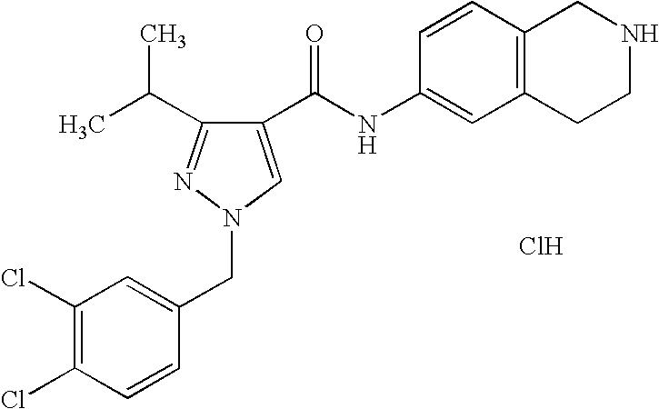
C1(Cl)=C(Cl)C=CC(CN2N=C(C(C)C)C(C(NC3=CC4=C(C=C3)CNCC4)=O)=C2)=C1.Cl
